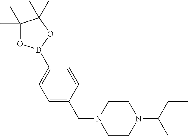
C1(B2OC(C)(C)C(C)(C)O2)=CC=C(CN2CCN(C(CC)C)CC2)C=C1
